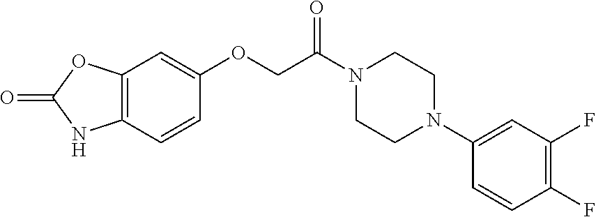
C1=CC(OCC(=O)N2CCN(C3=CC(F)=C(F)C=C3)CC2)=CC2=C1NC(=O)O2
